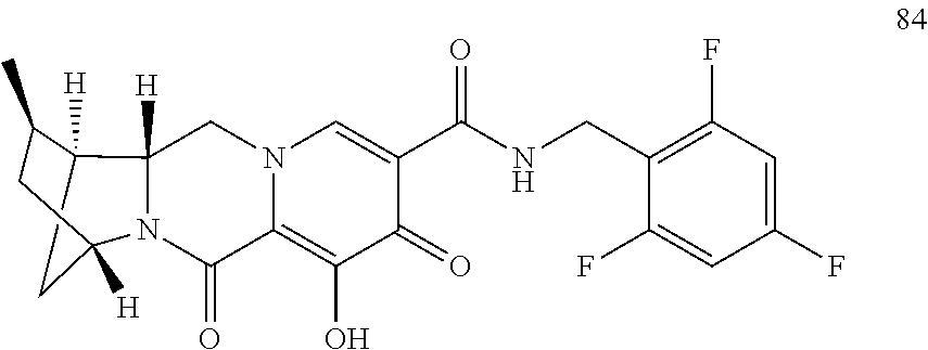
C12([H])CC([H])(N3C(=O)C4=C(O)C(=O)C(C(NCC5=C(F)C=C(F)C=C5F)=O)=CN4CC13[H])CC2C
